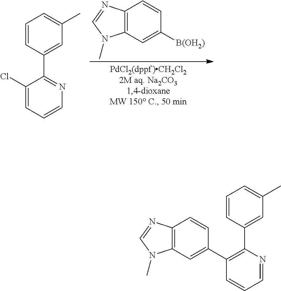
C12=C(C=C([B(OH2)])C=C1)N(C)C=N2.C1(Cl)=CC=CN=C1C1=CC(C)=CC=C1.C12=C(C=C(C3=C(C4=CC(C)=CC=C4)N=CC=C3)C=C1)N(C)C=N2
